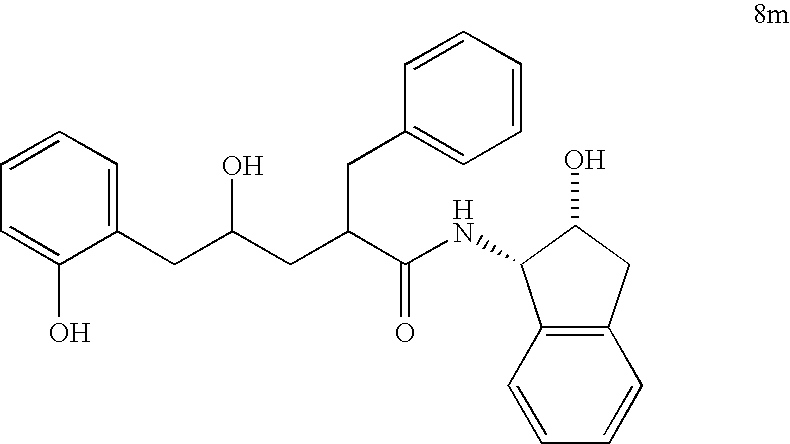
C1(O)=CC=CC=C1CC(CC(C(NC1C2=C(C=CC=C2)CC1O)=O)CC1=CC=CC=C1)O
